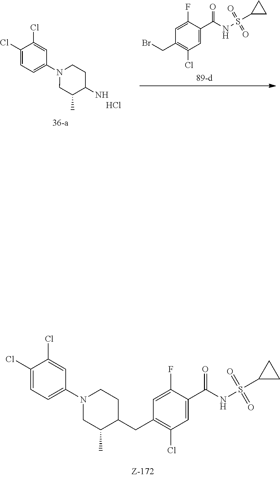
C1=C(F)C(C(NS(=O)(=O)C2CC2)=O)=CC(Cl)=C1CC1CCN(C2=CC=C(Cl)C(Cl)=C2)CC1C.C1=C(F)C(C(NS(=O)(=O)C2CC2)=O)=CC(Cl)=C1CBr.C1(Cl)=CC=C(N2CC(C)C(N)CC2)C=C1Cl.Cl
